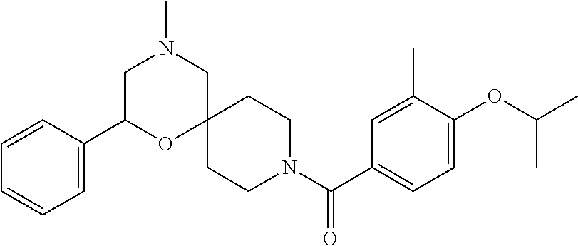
C1(C(N2CCC3(CC2)CN(C)CC(C2=CC=CC=C2)O3)=O)=CC=C(OC(C)C)C(C)=C1
